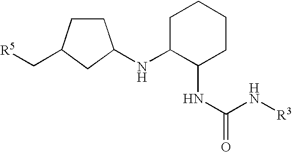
C1C(NC2CCC(C[R5])C2)C(NC(N[R3])=O)CCC1
